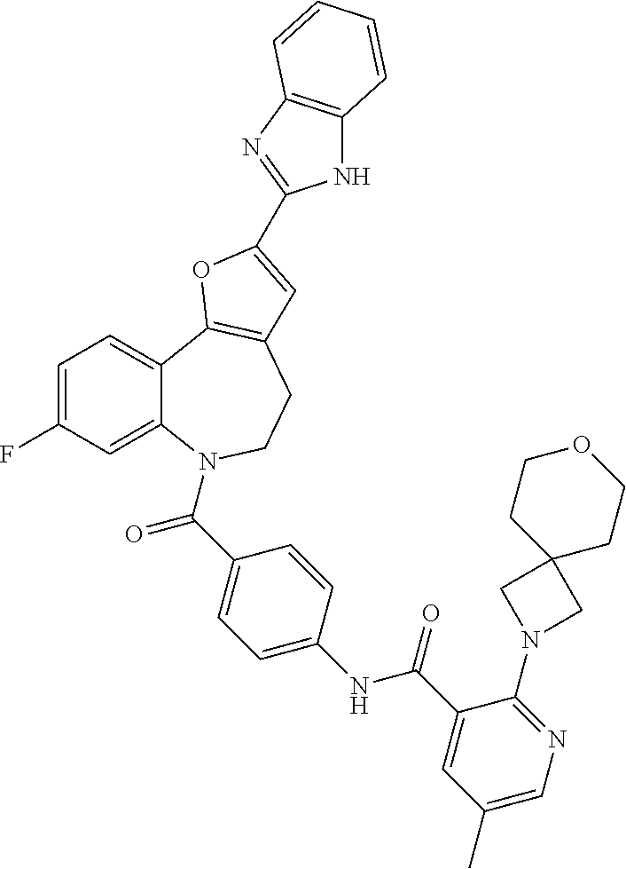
C1=C(F)C=C2C(=C1)C1=C(CCN2C(=O)C2=CC=C(NC(=O)C3=CC(C)=CN=C3N3CC4(C3)CCOCC4)C=C2)C=C(C2=NC3=C(N2)C=CC=C3)O1
